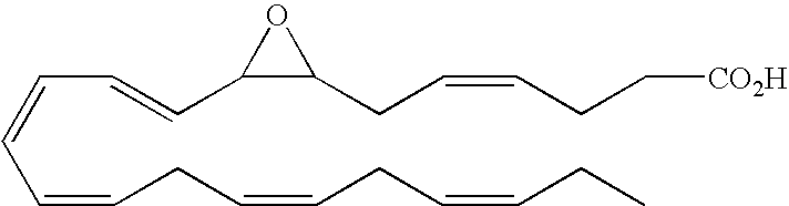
C(=CC=CCC=CCC=CCC)C=CC1C(CC=CCC[CO2H])O1
